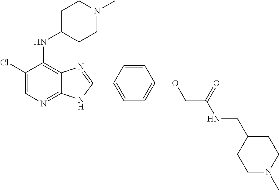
C1(Cl)=CN=C2C(=C1NC1CCN(C)CC1)N=C(C1=CC=C(OCC(NCC3CCN(C)CC3)=O)C=C1)N2
